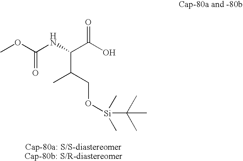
COC(NC(C(CO[Si](C(C)(C)C)(C)C)C)C(O)=O)=O
